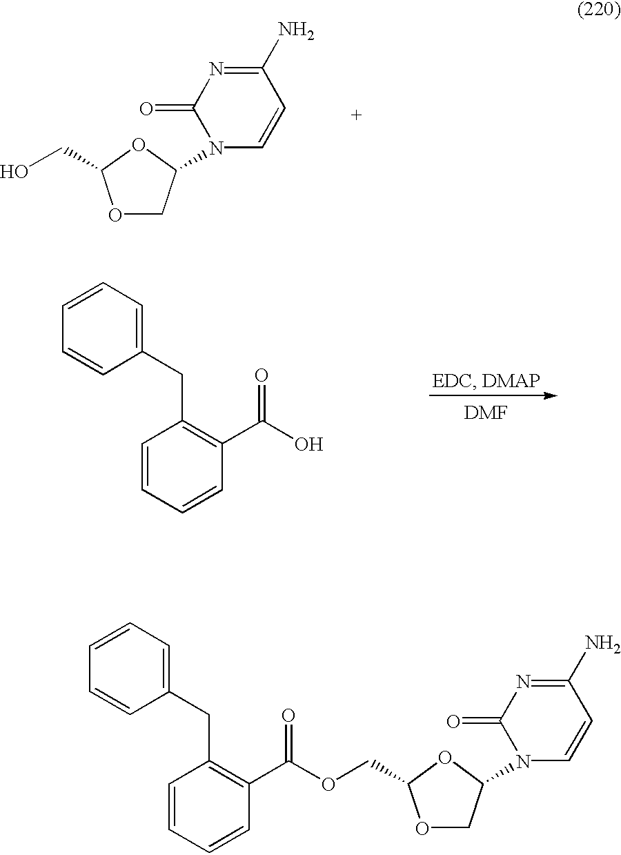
O1CC(N2C=CC(N)=NC2=O)OC1CO.C1=CC(C(=O)OCC2OCC(N3C=CC(N)=NC3=O)O2)=C(CC2=CC=CC=C2)C=C1.[DMF].C1=CC(CC2=C(C(O)=O)C=CC=C2)=CC=C1
